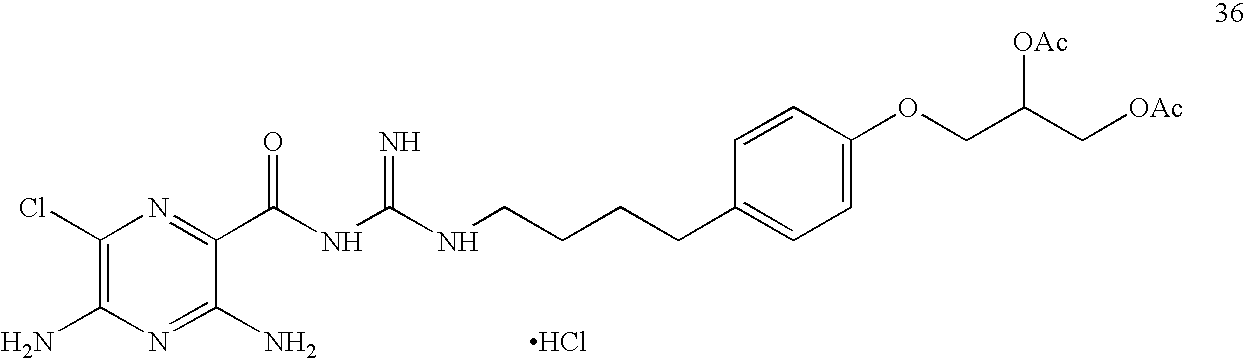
C1(N)=C(Cl)N=C(C(NC(NCCCCC2=CC=C(OCC(C[OAc])[OAc])C=C2)=N)=O)C(N)=N1.Cl
